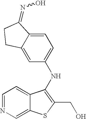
C1=C2C(=CC(NC3=C(CO)SC4=CN=CC=C43)=C1)CCC2=NO
